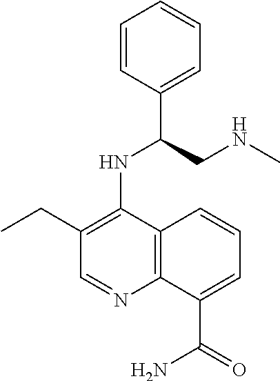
C1=CC(C(CNC)NC2=C(CC)C=NC3=C2C=CC=C3C(=O)N)=CC=C1
